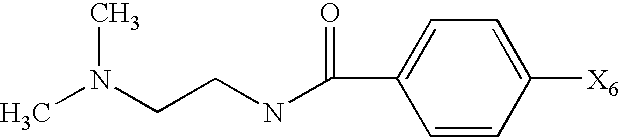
C1=CC([X6])=CC=C1C(NCCN(C)C)=O
